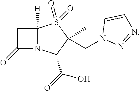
C1(=O)N2C([H])(C1)S(=O)(=O)C(CN1N=NC=C1)(C)C2C(=O)O
